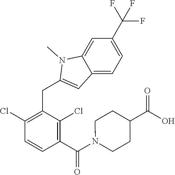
C1(Cl)=C(CC2=CC3=CC=C(C(F)(F)F)C=C3N2C)C(Cl)=C(C(N2CCC(C(O)=O)CC2)=O)C=C1
